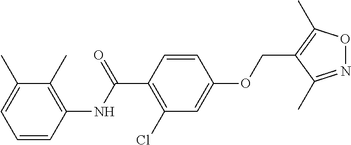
C1=CC(NC(C2=C(Cl)C=C(OCC3=C(C)ON=C3C)C=C2)=O)=C(C)C(C)=C1
